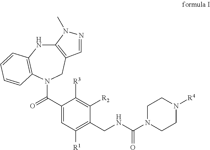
C12=C(CN(C(C3=CC([R1])=C(CNC(N4CCN([R4])CC4)=O)C([R2])=C3[R3])=O)C3=C(N1)C=CC=C3)C=NN2C
